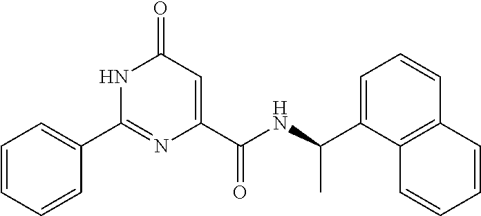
C1=CC=CC(C2=NC(C(=O)NC(C3=CC=CC4=C3C=CC=C4)C)=CC(=O)N2)=C1
